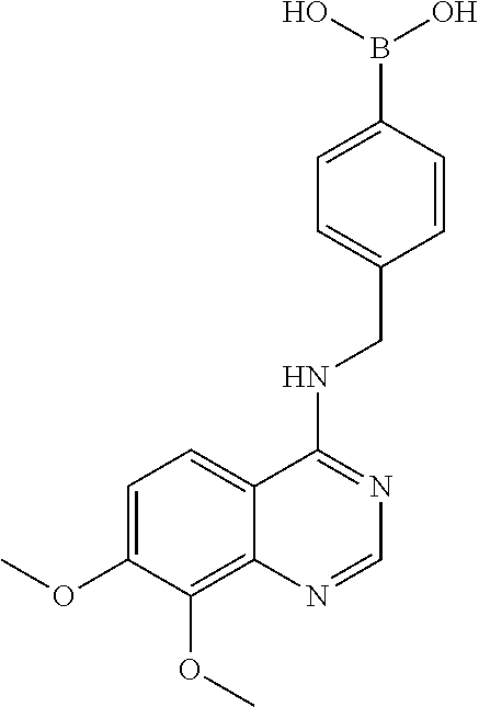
C1=C(OC)C(OC)=C2C(=C1)C(NCC1=CC=C(B(O)O)C=C1)=NC=N2
